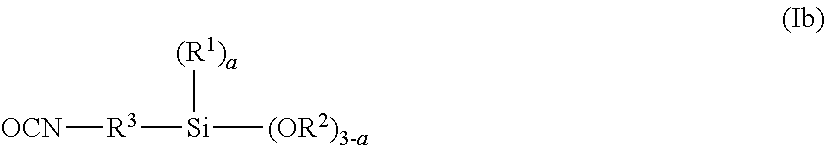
[OCN][R3][Si]([(OR2)3-a])[(R1)a]
